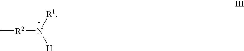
[R2](N([H])[R1])C
